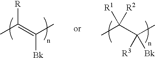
CC(C(C)([R3])[Bk])([R1])[R2].CC(=C([Bk])C)[R]
